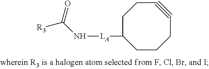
N([LA]C1CCCC#CCC1)C([R3])=O
